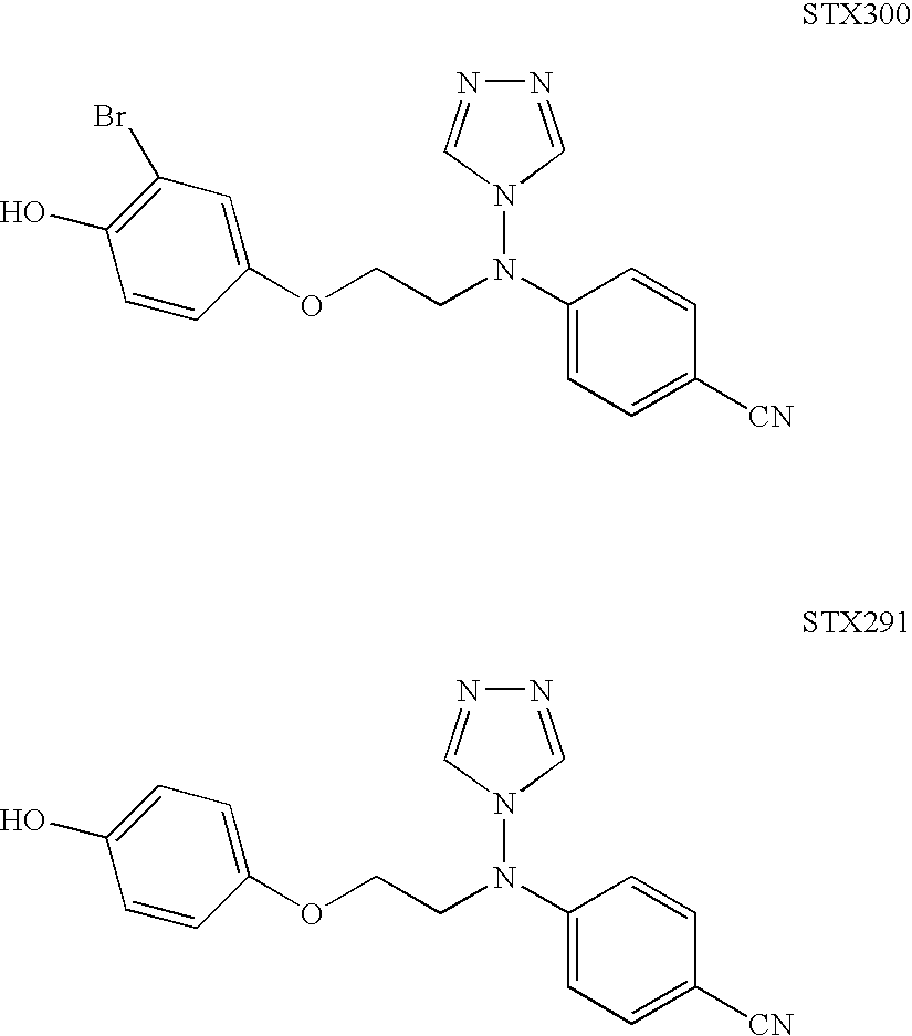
C1(N(N2C=NN=C2)CCOC2=CC(Br)=C(O)C=C2)=CC=C([CN])C=C1.C1(N(N2C=NN=C2)CCOC2=CC=C(O)C=C2)=CC=C([CN])C=C1
